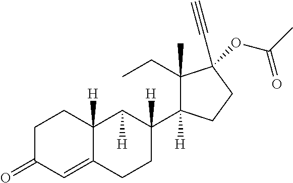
C1C(=O)C=C2C([H])(C1)C([H])C([H])(C1([H])C(CC)(C)C(OC(C)=O)(C#C)CC1)CC2
